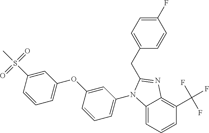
C1(N2C3=CC=CC(C(F)(F)F)=C3N=C2CC2=CC=C(F)C=C2)=CC=CC(OC2=CC=CC(S(C)(=O)=O)=C2)=C1
